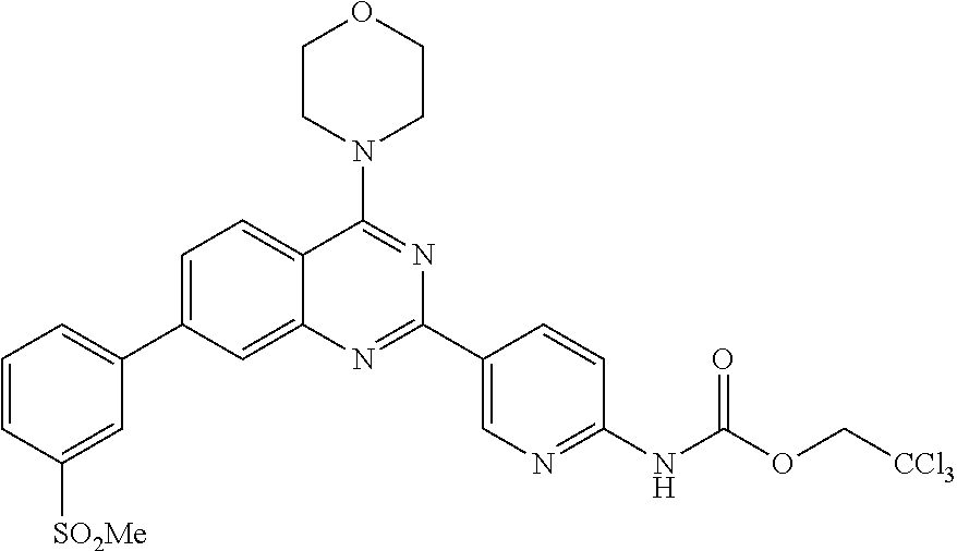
C1=CC([SO2Me])=CC(C2=CC=C3C(=C2)N=C(C2=CN=C(NC(OC[CCl3])=O)C=C2)N=C3N2CCOCC2)=C1
